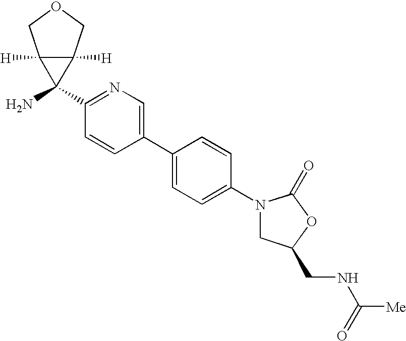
C1(N2CC(CNC([Me])=O)OC2=O)=CC=C(C2=CN=C(C3(N)C4([H])C3([H])COC4)C=C2)C=C1
